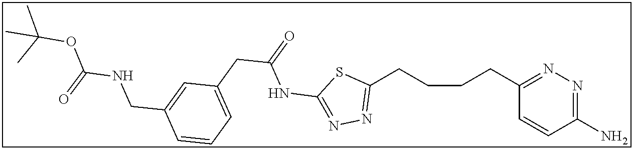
C1(CCCCC2=NN=C(NC(CC3=CC=CC(CNC(OC(C)(C)C)=O)=C3)=O)S2)=NN=C(N)C=C1
